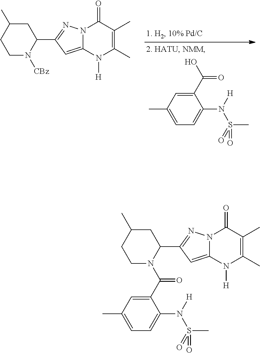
C1N(C(C2=CC(C)=CC=C2N([H])S(=O)(C)=O)=O)C(C2=NN3C(=C2)N([H])C(C)=C(C)C3=O)CC(C)C1.C1(C(O)=O)=CC(C)=CC=C1N([H])S(=O)(C)=O.C1N([CBz])C(C2=NN3C(=C2)N([H])C(C)=C(C)C3=O)CC(C)C1
